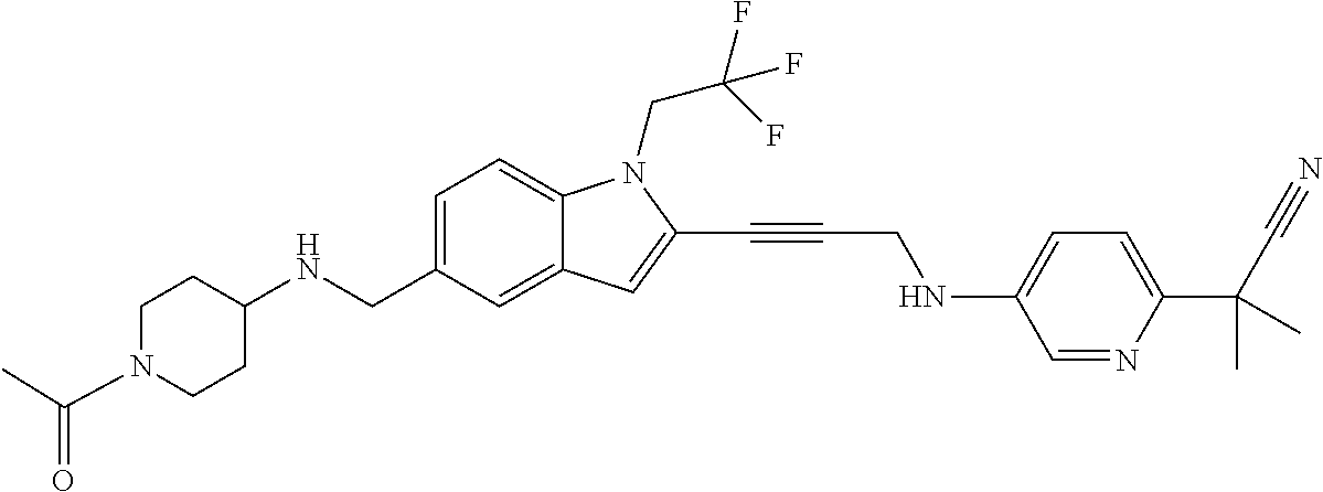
C1=C(CNC2CCN(C(C)=O)CC2)C=C2C(=C1)N(CC(F)(F)F)C(C#CCNC1=CC=C(C(C#N)(C)C)N=C1)=C2
